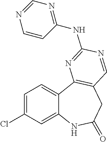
C12=CC(Cl)=CC=C1C1=C(CC(=O)N2)C=NC(NC2=NC=NC=C2)=N1
